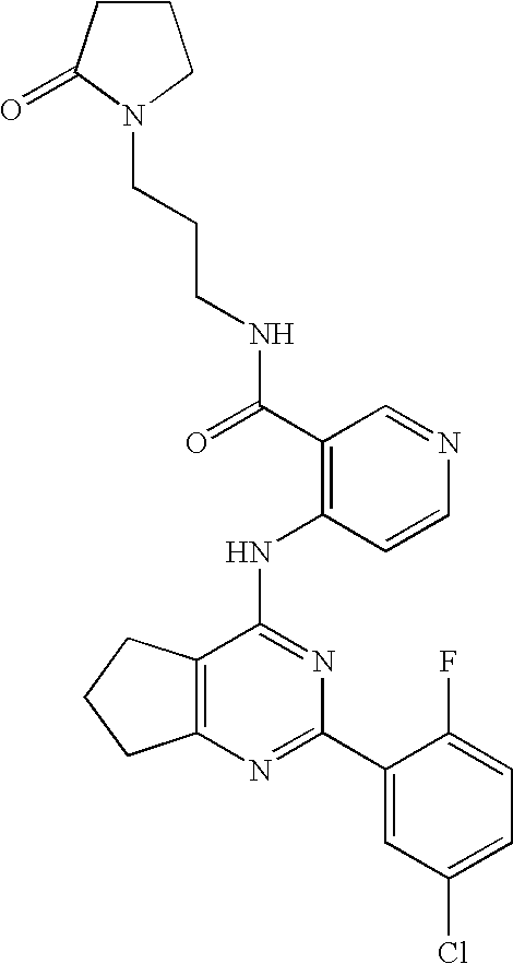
C12=C(CCC1)C(NC1=C(C(=O)NCCCN3C(=O)CCC3)C=NC=C1)=NC(C1=CC(Cl)=CC=C1F)=N2
